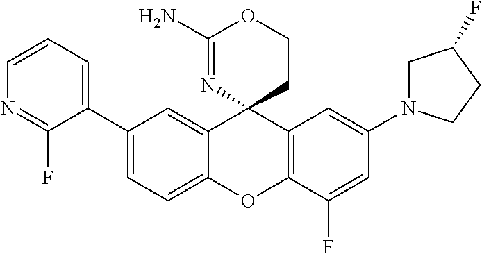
C1(C2=CC=C3C(=C2)C2(C4=C(O3)C(F)=CC(N3CC(F)CC3)=C4)CCOC(N)=N2)=CC=CN=C1F
